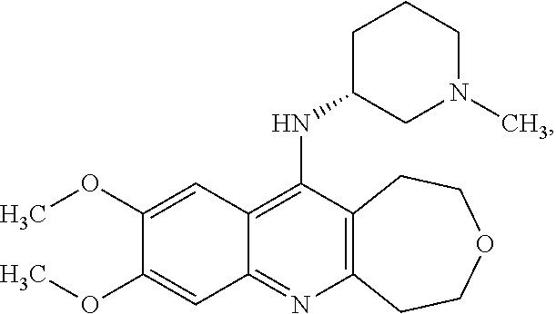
C12=C(N=C3C(=C1NC1CN(C)CCC1)C=C(OC)C(OC)=C3)CCOCC2
